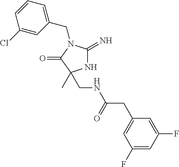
N1C(=N)N(CC2=CC=CC(Cl)=C2)C(=O)C1(C)CNC(CC1=CC(F)=CC(F)=C1)=O
